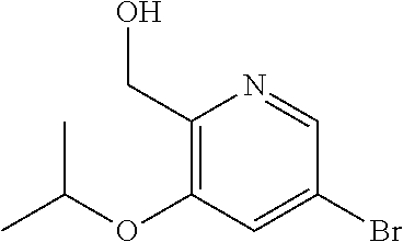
BrC1=CC(OC(C)C)=C(CO)N=C1
